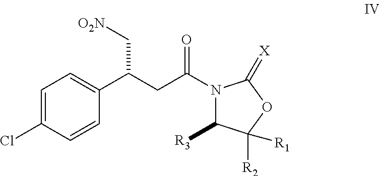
C1=C(Cl)C=CC(C(CC(=O)N2C([R3])C([R2])([R1])OC2=[X])C[O2N])=C1
